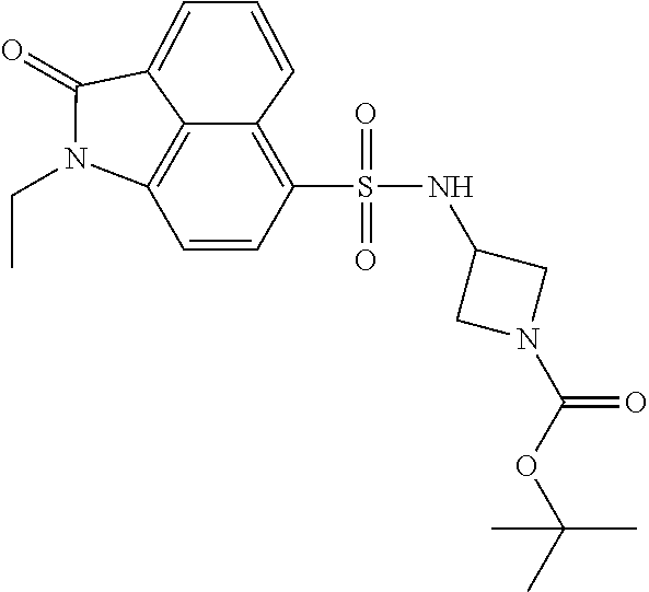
C1=CC(S(NC2CN(C(OC(C)(C)C)=O)C2)(=O)=O)=C2C=CC=C3C(=O)N(CC)C1=C23
